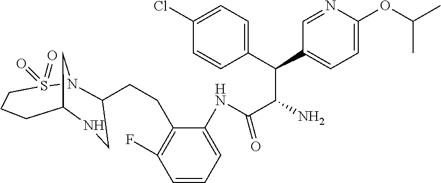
N1CC(CCC2=C(F)C=CC=C2NC(C(C(C2=CC=C(Cl)C=C2)C2=CC=C(OC(C)C)N=C2)N)=O)N2S(=O)(=O)CCCC1C2
